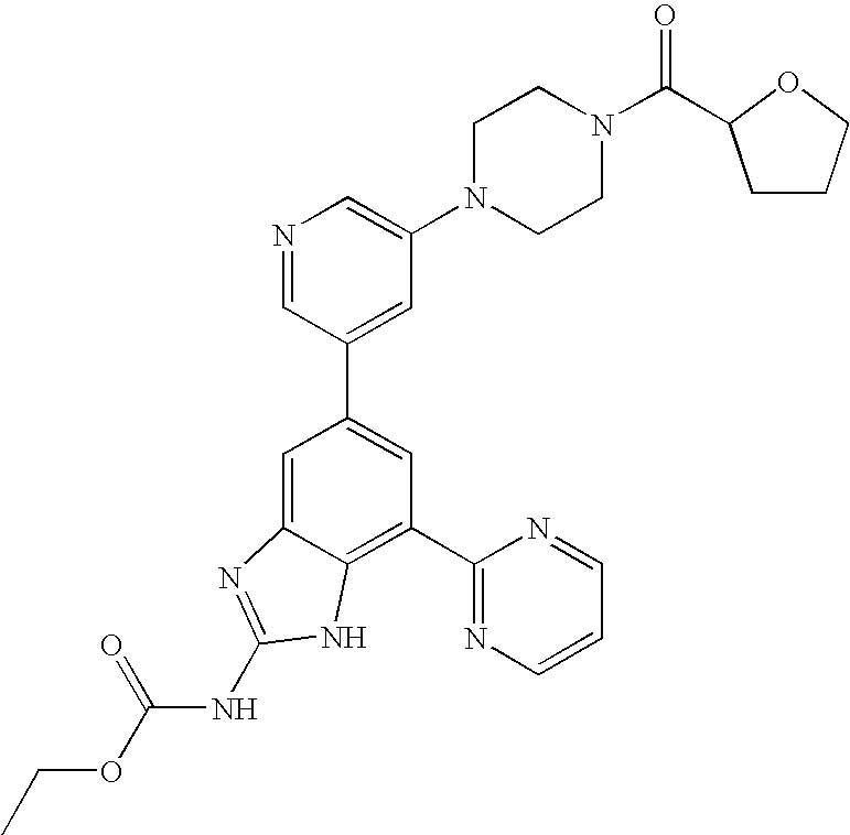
N1=CC(C2=CC(C3=NC=CC=N3)=C3C(=C2)N=C(NC(OCC)=O)N3)=CC(N2CCN(C(=O)C3CCCO3)CC2)=C1
